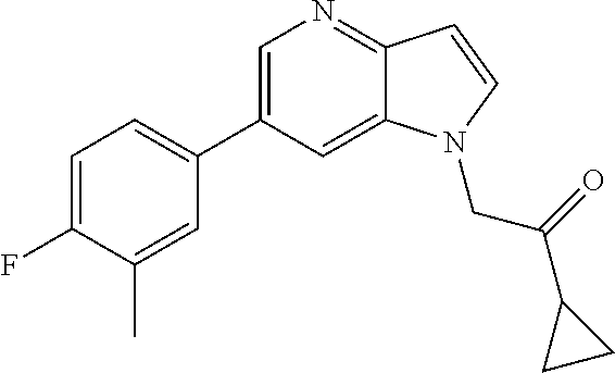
C1=C(C2=CC=C(F)C(C)=C2)C=C2C(=N1)C=CN2CC(C1CC1)=O
